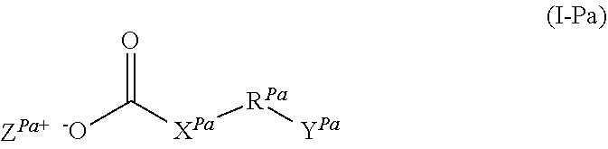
O=C([XPa][RPa][YPa])[-O]
